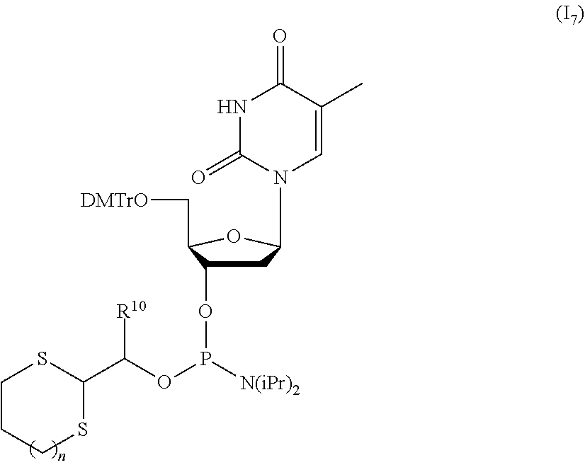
O=C1NC(=O)N(C2CC(OP(OC([R10])C3SCCCS3)[N(iPr)2])C(C[DMTrO])O2)C=C1C
